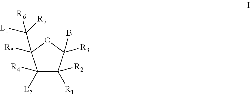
C1([R4])([L2])C([R2])([R1])C([R3])(B)OC1([R5])C([R6])([R7])[L1]
